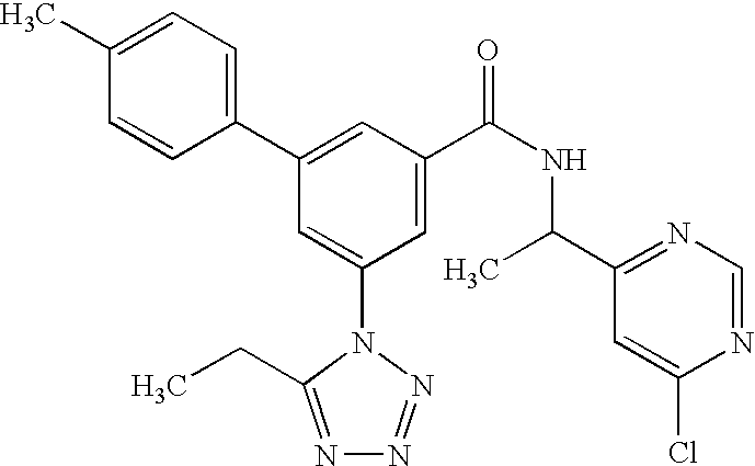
C1(C2=CC(C(NC(C3=NC=NC(Cl)=C3)C)=O)=CC(N3C(CC)=NN=N3)=C2)=CC=C(C)C=C1
